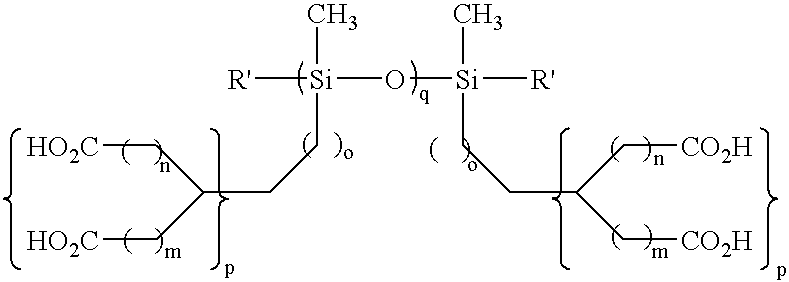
[R'][Si](C)(CCC(C[HO2C])C[HO2C])O[Si](C)([R'])CCC(C[CO2H])C[CO2H]
